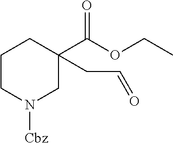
C1CN([Cbz])CC(C(OCC)=O)(CC=O)C1
